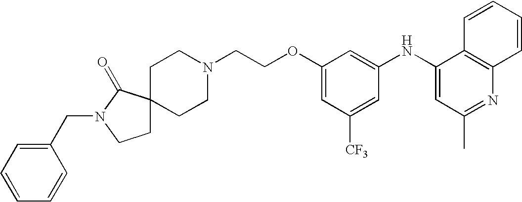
C1(NC2=CC(C)=NC3=C2C=CC=C3)=CC(OCCN2CCC3(CC2)CCN(CC2=CC=CC=C2)C3=O)=CC([CF3])=C1
